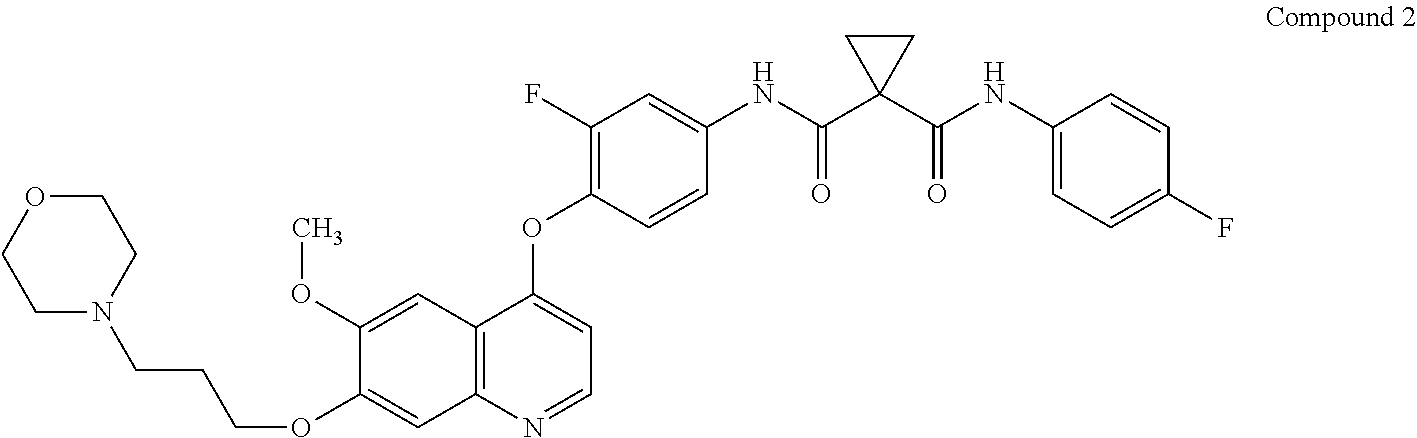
C1N(CCCOC2=CC3=C(C=C2OC)C(OC2=C(F)C=C(NC(C4(C(NC5=CC=C(F)C=C5)=O)CC4)=O)C=C2)=CC=N3)CCOC1
